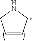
N1CC=CC1
